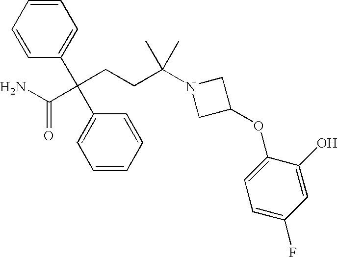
C1=CC=CC(C(CCC(N2CC(OC3=CC=C(F)C=C3O)C2)(C)C)(C(N)=O)C2=CC=CC=C2)=C1
